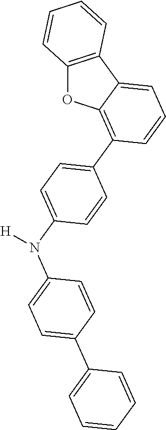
C12=C(C3=CC=CC(C4=CC=C(N([H])C5=CC=C(C6=CC=CC=C6)C=C5)C=C4)=C3O1)C=CC=C2
